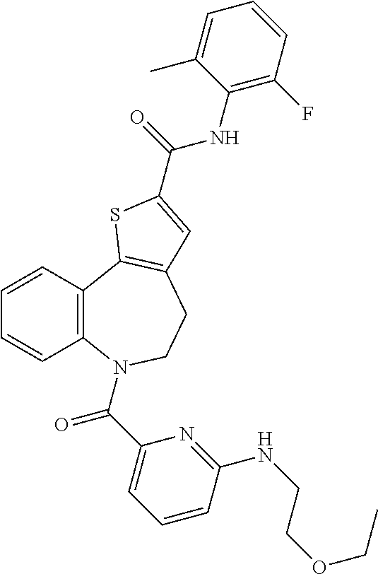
C1=CC2=C(C=C1)N(C(C1=CC=CC(NCCOCC)=N1)=O)CCC1=C2SC(C(=O)NC2=C(F)C=CC=C2C)=C1
